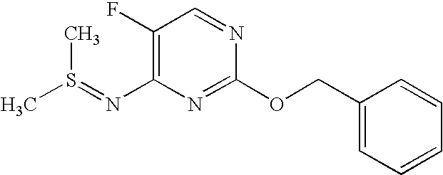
C1(F)=C(N=S(C)C)N=C(OCC2=CC=CC=C2)N=C1
